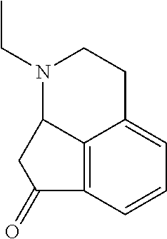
N1(CC)C2C3=C(C=CC=C3CC1)C(=O)C2
